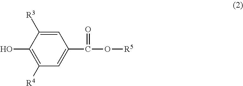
C1=C([R3])C(O)=C([R4])C=C1C(O[R5])=O
